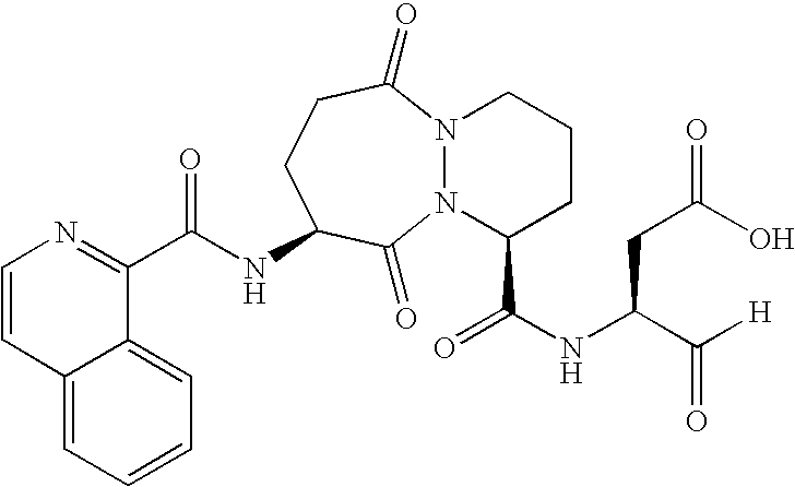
C12=CC=CC=C1C=CN=C2C(NC1CCC(=O)N2N(C1=O)C(C(NC(C([H])=O)CC(O)=O)=O)CCC2)=O
